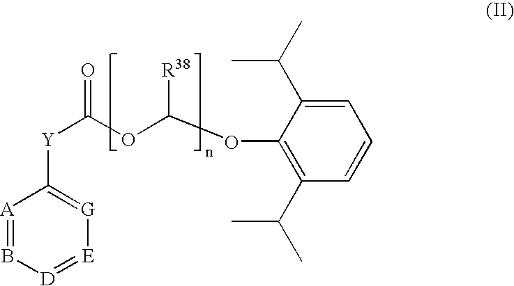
[A]1=B[D]=[E][G]=C1[Y]C(=O)OC(OC1=C(C(C)C)C=CC=C1C(C)C)[R38]
